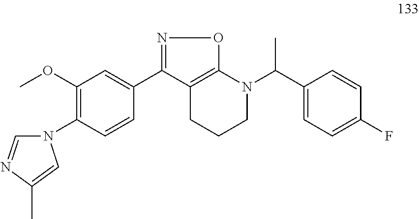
C1(OC)=C(N2C=NC(C)=C2)C=CC(C2=NOC3=C2CCCN3C(C2=CC=C(F)C=C2)C)=C1
